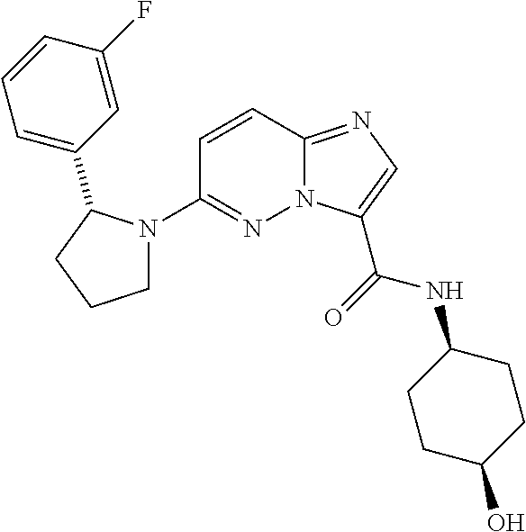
N12C(=NC=C1C(=O)NC1CCC(O)CC1)C=CC(N1CCCC1C1=CC=CC(F)=C1)=N2
